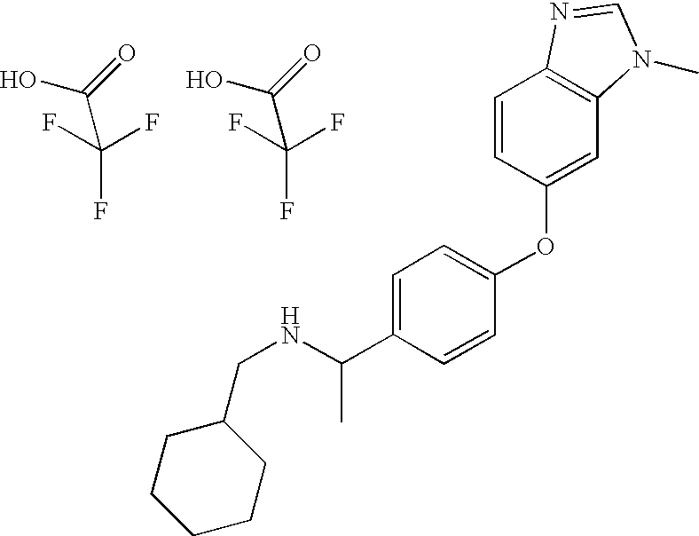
C(NC(C1=CC=C(OC2=CC3=C(C=C2)N=CN3C)C=C1)C)C1CCCCC1.OC(C(F)(F)F)=O.OC(C(F)(F)F)=O
